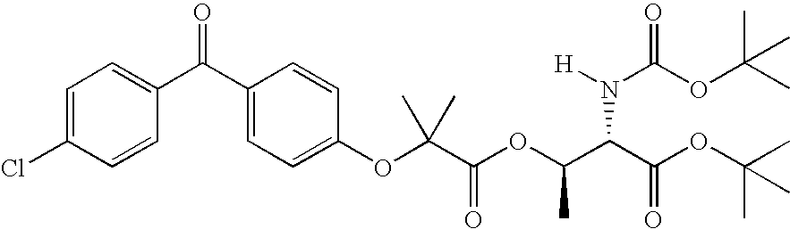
C1=C(Cl)C=CC(C(C2=CC=C(OC(C(OC(C(C(OC(C)(C)C)=O)N([H])C(OC(C)(C)C)=O)C)=O)(C)C)C=C2)=O)=C1
